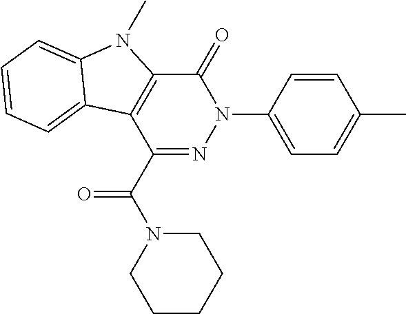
C1=CC(N2C(=O)C3=C(C(C(N4CCCCC4)=O)=N2)C2=CC=CC=C2N3C)=CC=C1C
